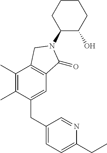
C1(CC2=CC=C(CC)N=C2)=CC2=C(C(C)=C1C)CN(C1C(O)CCCC1)C2=O
